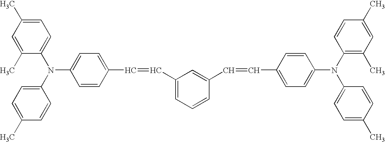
C1=C(C)C=C(C)C(N(C2=CC=C(C)C=C2)C2=CC=C(C=CC3=CC=CC(C=CC4=CC=C(N(C5=C(C)C=C(C)C=C5)C5=CC=C(C)C=C5)C=C4)=C3)C=C2)=C1
